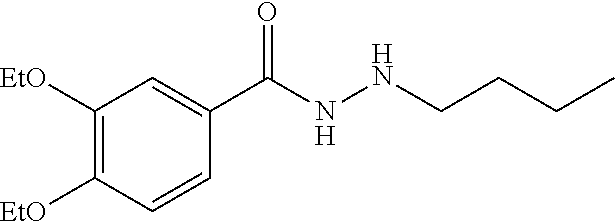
C1([EtO])=C([EtO])C=C(C(=O)NNCCCC)C=C1
